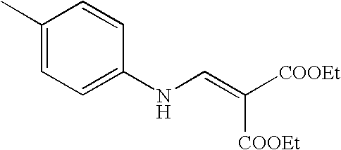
C1(C)=CC=C(NC=C([COOEt])[COOEt])C=C1
